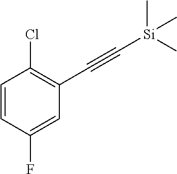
C1=CC(F)=CC(C#C[Si](C)(C)C)=C1Cl
